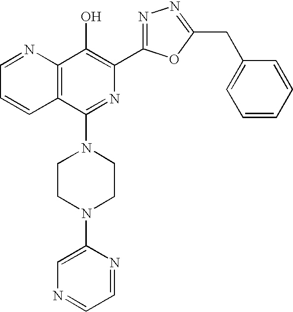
C1=NC2=C(C=C1)C(N1CCN(C3=CN=CC=N3)CC1)=NC(C1=NN=C(CC3=CC=CC=C3)O1)=C2O
